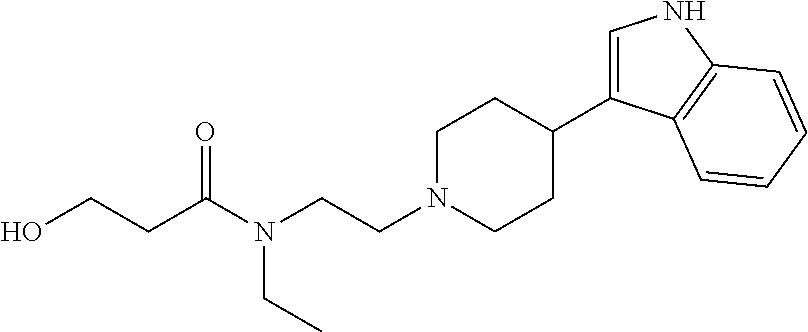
C1=C(C2CCN(CCN(C(CCO)=O)CC)CC2)C2=C(N1)C=CC=C2
